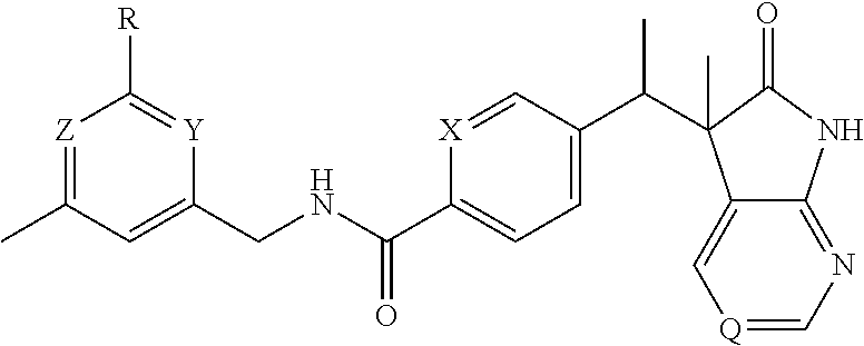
[Z]1=C(C)C=C(CNC(C2=CC=C(C(C3(C)C4=C[Q]=CN=C4NC3=O)C)C=[X]2)=O)[Y]=C1[R]
